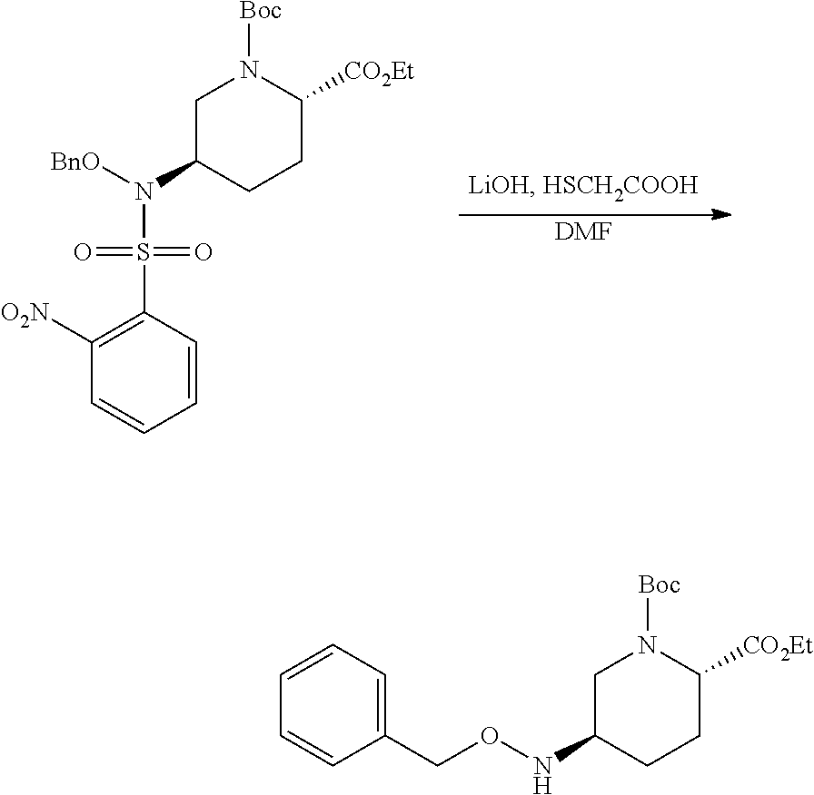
C1=CC=CC([O2N])=C1S(N([BnO])C1CN([Boc])C([CO2Et])CC1)(=O)=O.[DMF].N(OCC1=CC=CC=C1)C1CN([Boc])C([CO2Et])CC1
